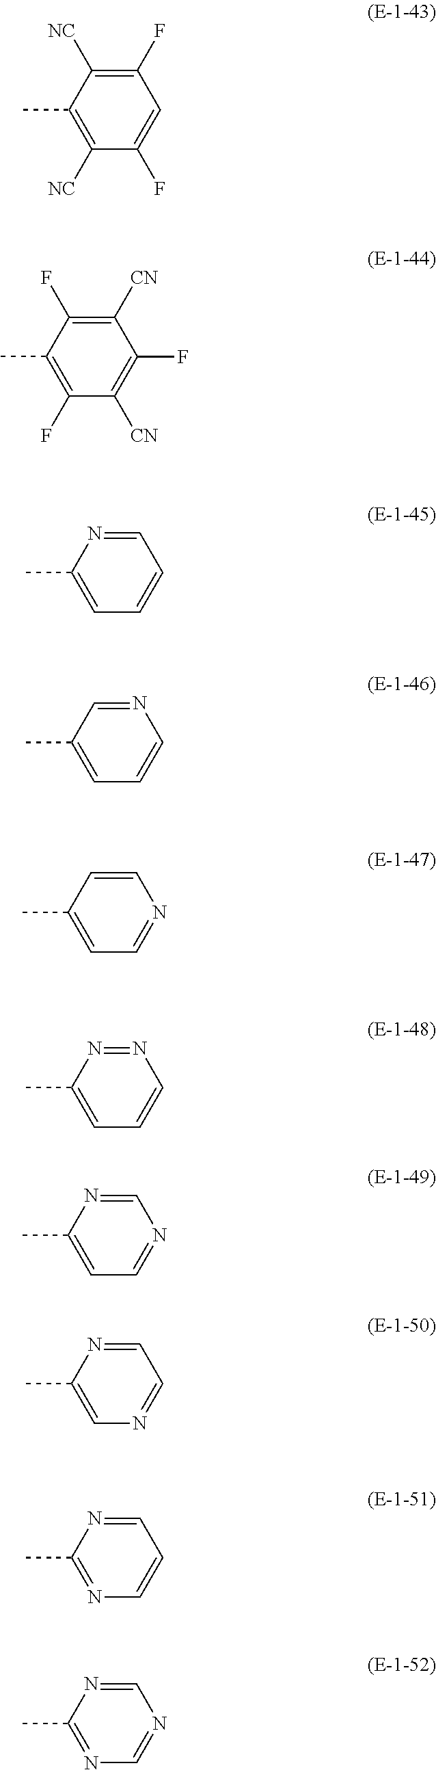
C1(F)=C([NC])C(C)=C([NC])C(F)=C1.C1([CN])=C(F)C(C)=C(F)C([CN])=C1F.C1=NC(C)=CC=C1.N1=CC(C)=CC=C1.C1=CC(C)=CC=N1.N1=NC(C)=CC=C1.C1=NC(C)=CC=N1.C1=NC(C)=CN=C1.C1=NC(C)=NC=C1.C1=NC(C)=NC=N1
